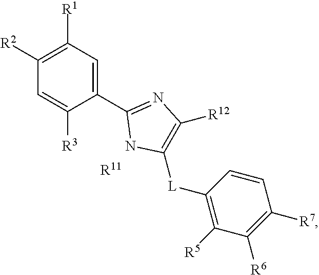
C1=C([R3])C(C2=NC([R12])=C([L]C3=C([R5])C([R6])=C([R7])C=C3)N2)=CC([R1])=C1[R2].[R11]
